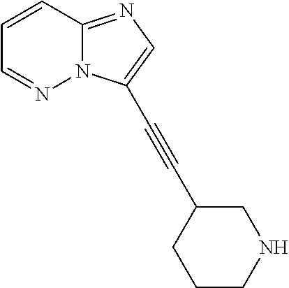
C1=CC2=NC=C(C#CC3CCCNC3)N2N=C1
